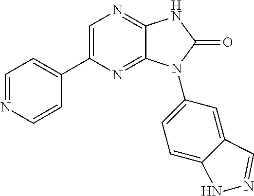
C1=NC=CC(C2=CN=C3C(=N2)N(C2=CC=C4C(=C2)C=NN4)C(=O)N3)=C1
